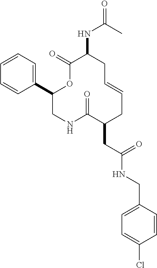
C1(C2=CC=CC=C2)CNC(=O)C(CC(NCC2=CC=C(Cl)C=C2)=O)CC=CCC(NC(C)=O)C(=O)O1
